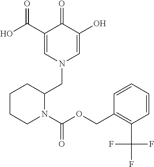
C1(C(=O)O)=CN(CC2CCCCN2C(OCC2=C(C(F)(F)F)C=CC=C2)=O)C=C(O)C1=O
